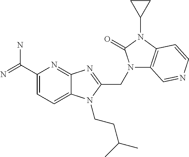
C1(C(=N)N)=CC=C2C(=N1)N=C(CN1C3=C(N(C4CC4)C1=O)C=CN=C3)N2CCC(C)C
